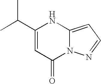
CC(C)C1=CC(=O)N2C(=CC=N2)N1
